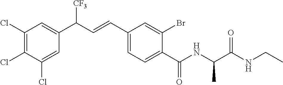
C1(Cl)=C(Cl)C=C(C(C=CC2=CC=C(C(NC(C(NCC)=O)C)=O)C(Br)=C2)[CF3])C=C1Cl
